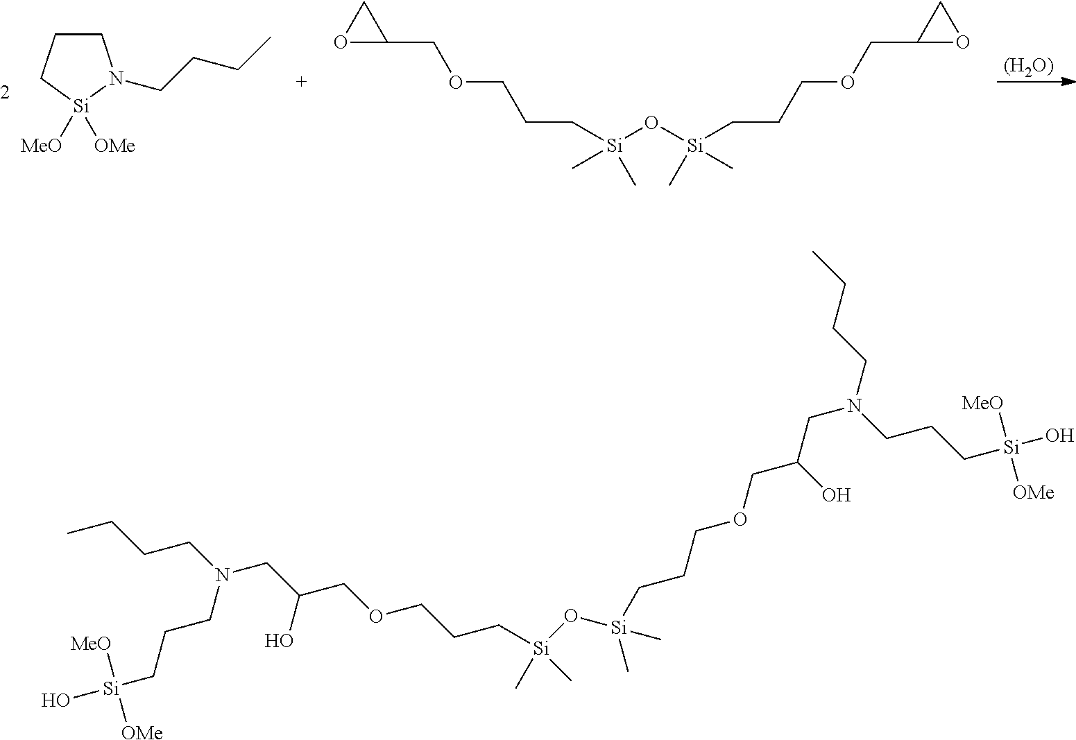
[(H2O)].C1CC[Si]([MeO])([OMe])N1CCCC.O1C(COCCC[Si](O[Si](CCCOCC2CO2)(C)C)(C)C)C1.CCCCN(CC(O)COCCC[Si](O[Si](C)(C)CCCOCC(O)CN(CCC[Si](O)([MeO])[OMe])CCCC)(C)C)CCC[Si](O)([MeO])[OMe]
